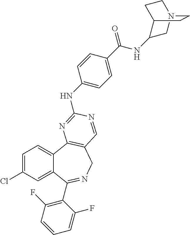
C1=C(Cl)C=C2C(=C1)C1=C(CN=C2C2=C(F)C=CC=C2F)C=NC(NC2=CC=C(C(=O)NC3C4CCN(C3)CC4)C=C2)=N1
